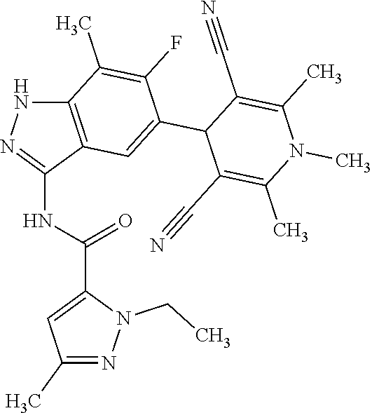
C12=C(C(NC(C3=CC(C)=NN3CC)=O)=NN1)C=C(C1C(C#N)=C(C)N(C)C(C)=C1C#N)C(F)=C2C
